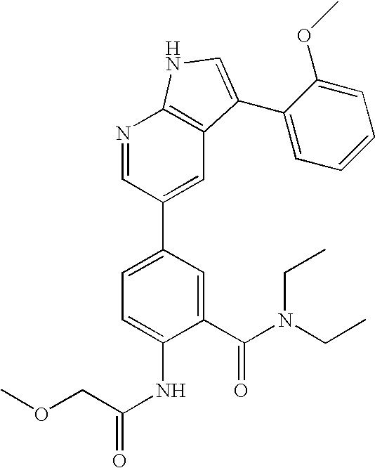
C1(C(N(CC)CC)=O)=CC(C2=CC3=C(N=C2)NC=C3C2=CC=CC=C2OC)=CC=C1NC(=O)COC
